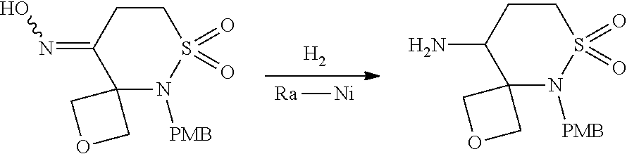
[Ra][Ni].[H2].C12(N([PMB])S(=O)(=O)CCC1N)COC2.C12(N([PMB])S(=O)(=O)CCC1=NO)COC2
